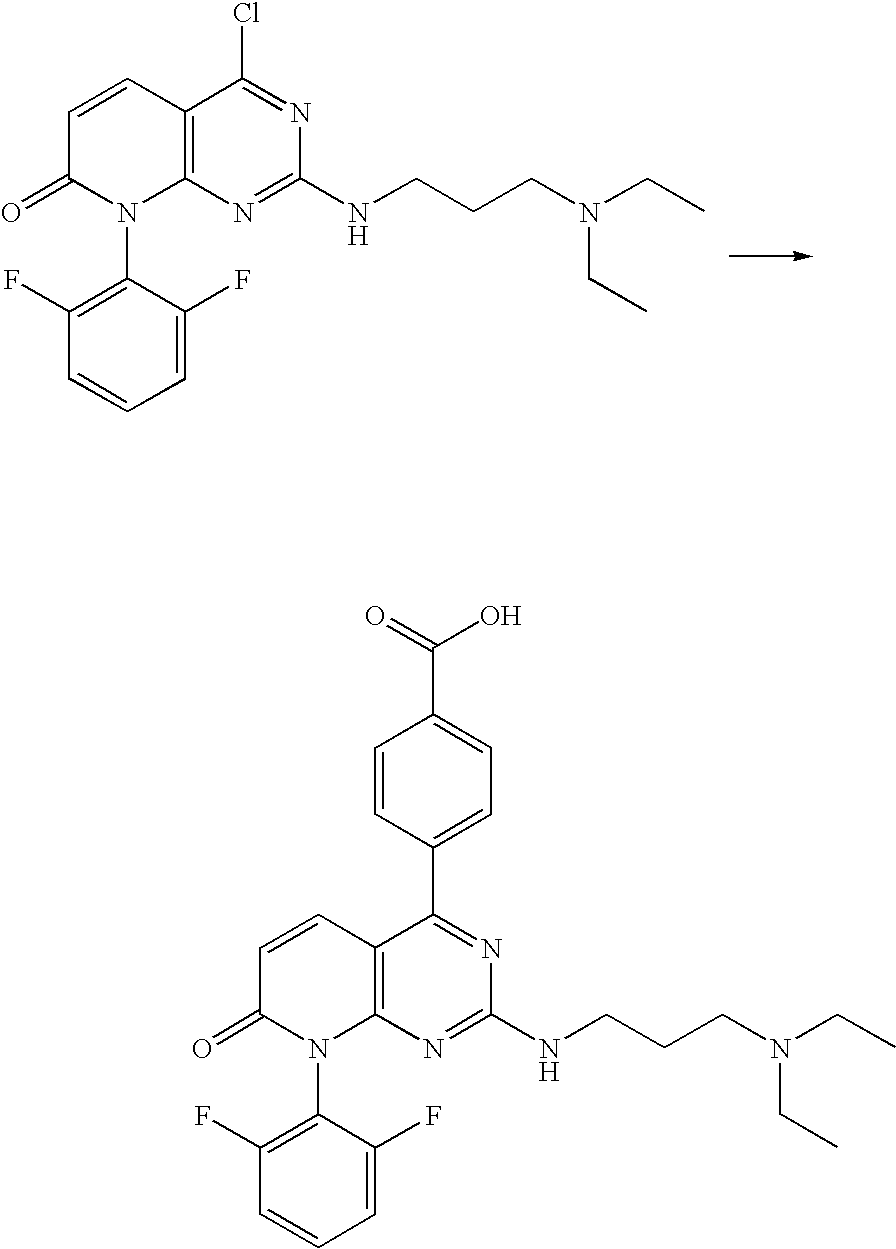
C12=C(N=C(NCCCN(CC)CC)N=C1Cl)N(C1=C(F)C=CC=C1F)C(=O)C=C2.C12=C(N=C(NCCCN(CC)CC)N=C1C1=CC=C(C(O)=O)C=C1)N(C1=C(F)C=CC=C1F)C(=O)C=C2
